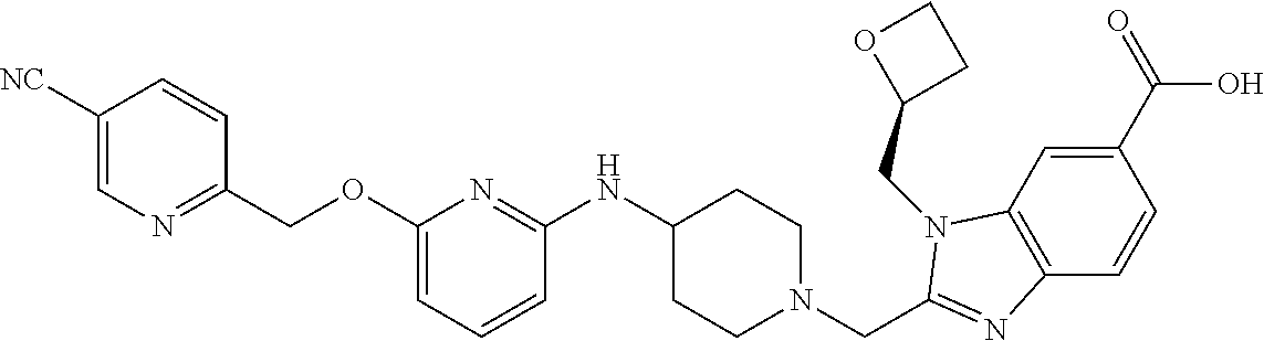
C1(C(=O)O)=CC2=C(C=C1)N=C(CN1CCC(NC3=NC(OCC4=NC=C([NC])C=C4)=CC=C3)CC1)N2CC1CCO1
